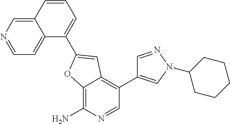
C12=CN=CC=C1C(C1=CC3=C(C4=CN(C5CCCCC5)N=C4)C=NC(N)=C3O1)=CC=C2
